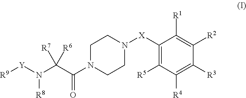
C1N(C(C(N([Y][R9])[R8])([R7])[R6])=O)CCN([X]C2=C([R5])C([R4])=C([R3])C([R2])=C2[R1])C1
